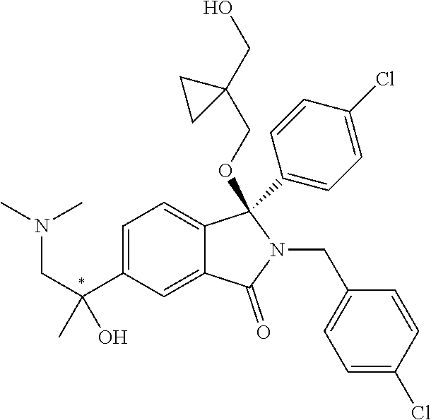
C1=C(C(O)(CN(C)C)C)C=C2C(=C1)C(OCC1(CO)CC1)(C1=CC=C(Cl)C=C1)N(CC1=CC=C(Cl)C=C1)C2=O
